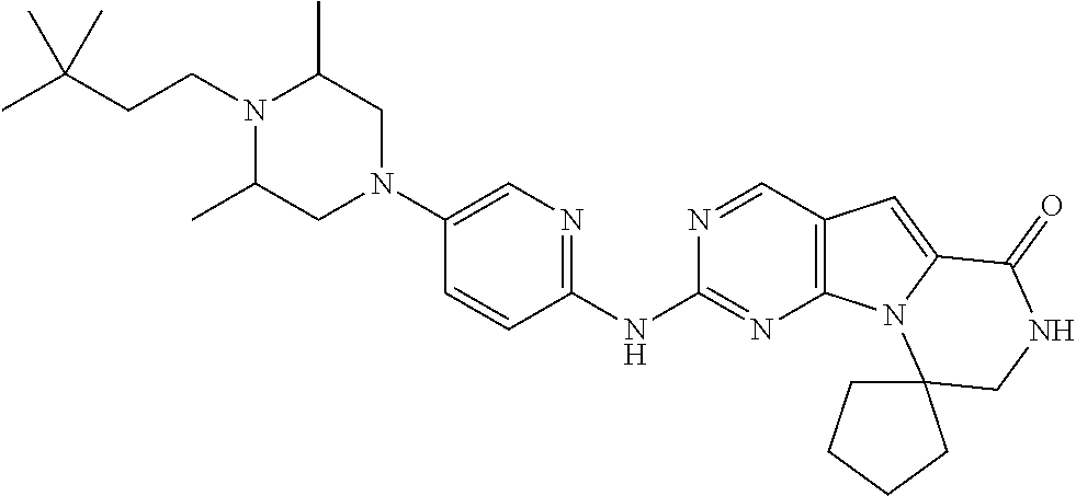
C1=CC(NC2=NC3=C(C=N2)C=C2N3C3(CNC2=O)CCCC3)=NC=C1N1CC(C)N(CCC(C)(C)C)C(C)C1
